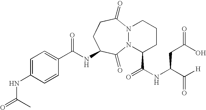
C1=CC(NC(=O)C)=CC=C1C(NC1CCC(=O)N2N(C1=O)C(C(NC(C([H])=O)CC(O)=O)=O)CCC2)=O
